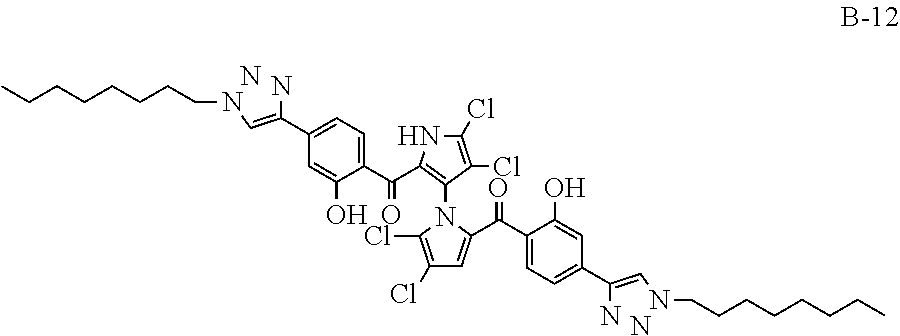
C1(C2=CC=C(C(=O)C3=C(N4C(Cl)=C(Cl)C=C4C(=O)C4=CC=C(C5=CN(CCCCCCCC)N=N5)C=C4O)C(Cl)=C(Cl)N3)C(O)=C2)=CN(CCCCCCCC)N=N1
